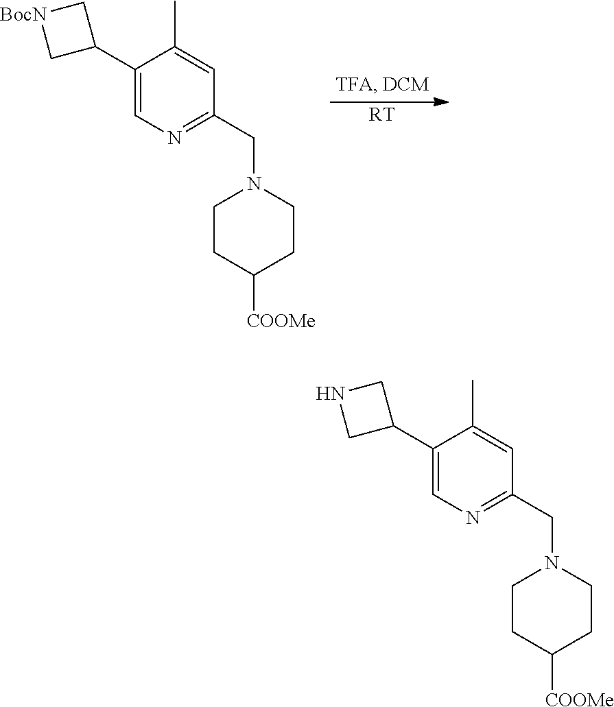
C1(C2CNC2)=CN=C(CN2CCC([COOMe])CC2)C=C1C.C1(C2C[BocN]C2)=CN=C(CN2CCC([COOMe])CC2)C=C1C.[RT]
